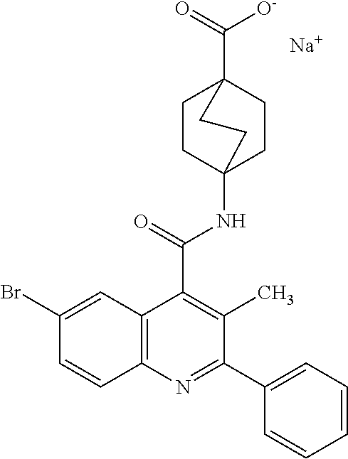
N(C(=O)C1=C(C)C(C2=CC=CC=C2)=NC2=C1C=C(Br)C=C2)C12CCC(C([O-])=O)(CC1)CC2.[Na]
